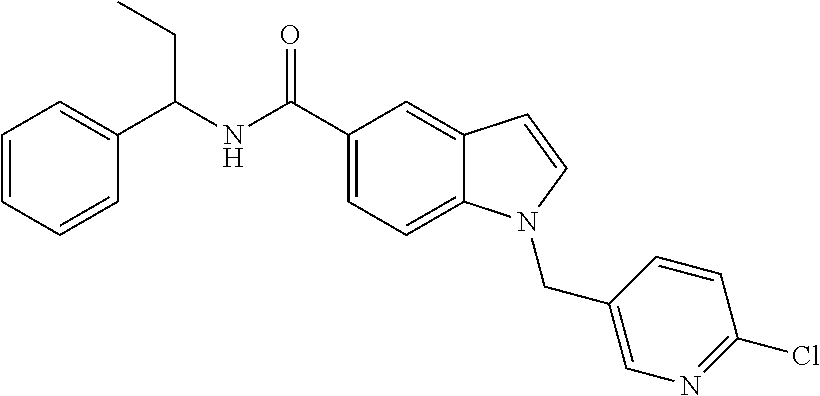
C1=CC=CC(C(NC(C2=CC=C3C(=C2)C=CN3CC2=CN=C(Cl)C=C2)=O)CC)=C1
